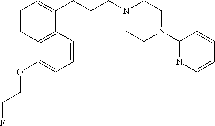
C(CCN1CCN(C2=NC=CC=C2)CC1)C1=CCCC2=C1C=CC=C2OCCF
